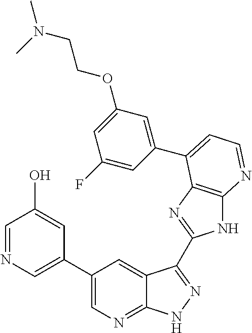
C1(C2=CN=CC(O)=C2)=CN=C2C(=C1)C(C1=NC3=C(N1)N=CC=C3C1=CC(OCCN(C)C)=CC(F)=C1)=NN2
